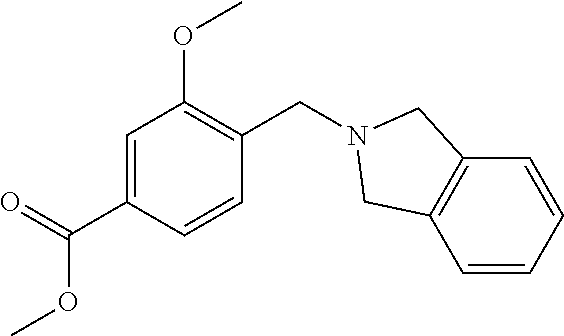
C1=C(C(=O)OC)C=CC(CN2CC3=C(C=CC=C3)C2)=C1OC
